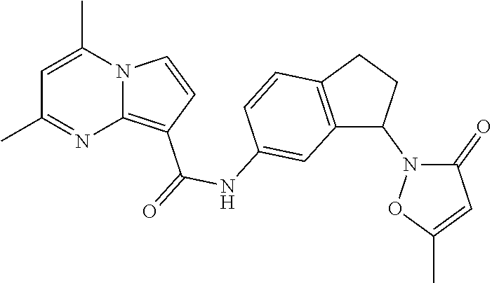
C1=C(C)N2C(=C(C(=O)NC3=CC4=C(C=C3)CCC4N3C(=O)C=C(C)O3)C=C2)N=C1C
